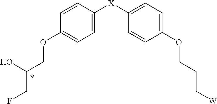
C1=CC([X]C2=CC=C(OCCC[W])C=C2)=CC=C1OCC(O)CF
